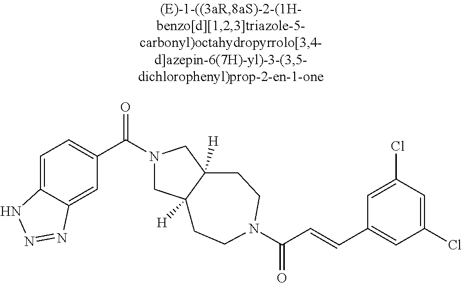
C1=C2C(=CC(C(=O)N3CC4([H])C([H])(C3)CCN(C(=O)C=CC3=CC(Cl)=CC(Cl)=C3)CC4)=C1)N=NN2
